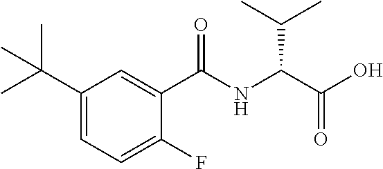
C1(C(C)(C)C)=CC=C(F)C(C(NC(C(O)=O)C(C)C)=O)=C1
